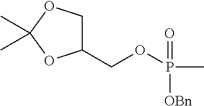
C1(COP(C)(=O)[OBn])COC(C)(C)O1
